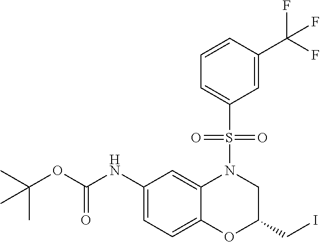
C1(NC(=O)OC(C)(C)C)=CC=C2C(=C1)N(S(C1=CC=CC(C(F)(F)F)=C1)(=O)=O)CC(CI)O2
